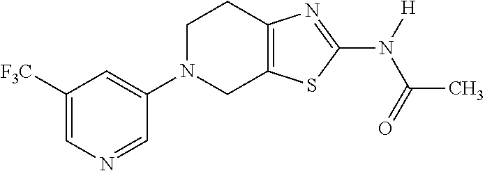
C1([F3C])=CN=CC(N2CC3=C(CC2)N=C(N([H])C(=O)C)S3)=C1
